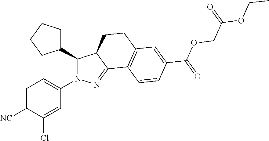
C1=C([NC])C(Cl)=CC(N2C(C3CCCC3)C3C(=N2)C2=C(CC3)C=C(C(=O)OCC(OCC)=O)C=C2)=C1
